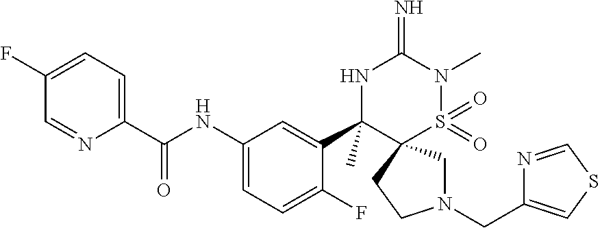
C1(F)=CC=C(C(NC2=CC=C(F)C(C3(C)NC(=N)N(C)S(=O)(=O)C34CN(CC3=CSC=N3)CC4)=C2)=O)N=C1
